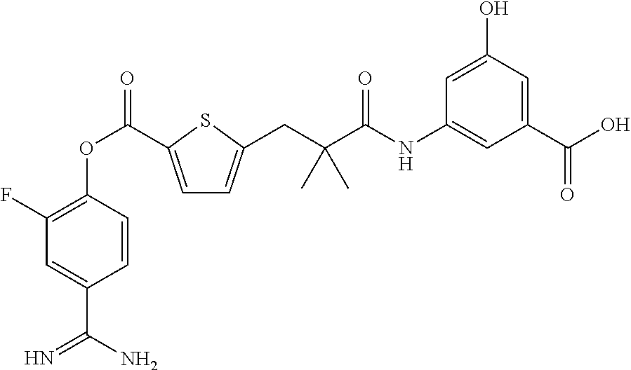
C1(F)=C(OC(=O)C2=CC=C(CC(C(=O)NC3=CC(C(O)=O)=CC(O)=C3)(C)C)S2)C=CC(C(N)=N)=C1
